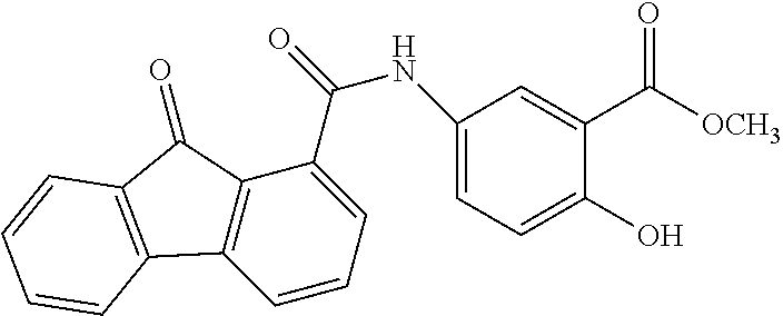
C1=CC=C(C(NC2=CC=C(O)C(C(=O)[OCH3])=C2)=O)C2=C1C1=C(C2=O)C=CC=C1
